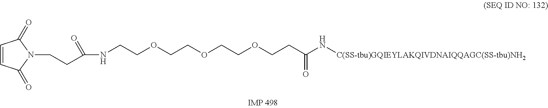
C1=CC(=O)N(CCC(NCCOCCOCCOCCC(N[C(SS-tbu)GQIEYLAKQIVDNAIQQAGC(SS-tbu)NH2])=O)=O)C1=O
